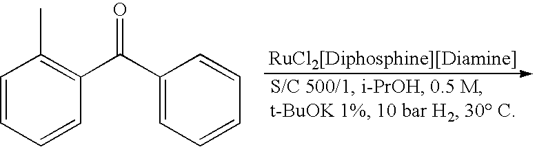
C1=CC=CC(C(C2=CC=CC=C2)=O)=C1C
